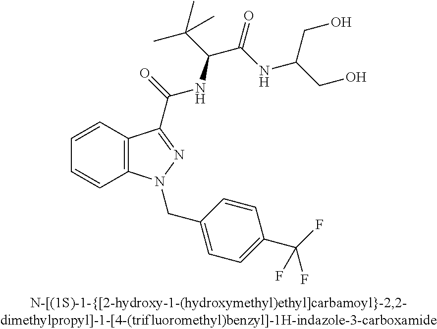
C1=CC2=C(C=C1)N(CC1=CC=C(C(F)(F)F)C=C1)N=C2C(=O)NC(C(=O)NC(CO)CO)C(C)(C)C
